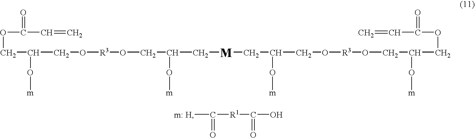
C(C(CO[R3]OCC(O[m])C[M]CC(O[m])CO[R3]OCC(COC(C=C)=O)O[m])O[m])OC(C=C)=O.[m: H]C([R1]C(O)=O)=O
